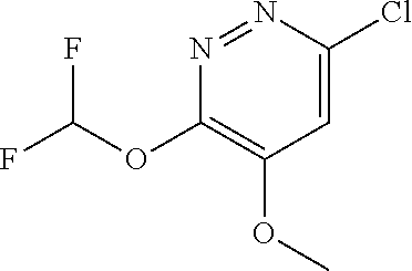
C1=C(Cl)N=NC(OC(F)F)=C1OC
